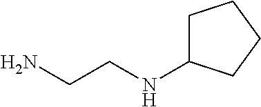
NCCNC1CCCC1
